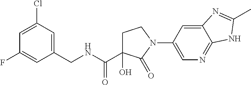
C1C(O)(C(NCC2=CC(Cl)=CC(F)=C2)=O)C(=O)N(C2=CN=C3C(=C2)N=C(C)N3)C1
